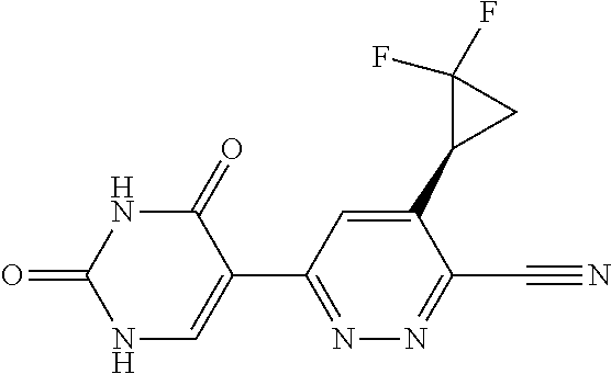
N1C(=O)C(C2=NN=C(C#N)C(C3CC3(F)F)=C2)=CNC1=O
